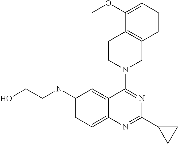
C1(N(CCO)C)=CC=C2C(=C1)C(N1CC3=C(CC1)C(OC)=CC=C3)=NC(C1CC1)=N2
